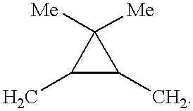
C1([Me])([Me])C(C)C1C
